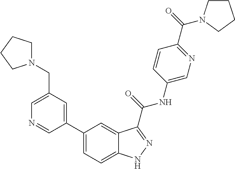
C1(CN2CCCC2)=CN=CC(C2=CC=C3C(=C2)C(C(NC2=CN=C(C(=O)N4CCCC4)C=C2)=O)=NN3)=C1
